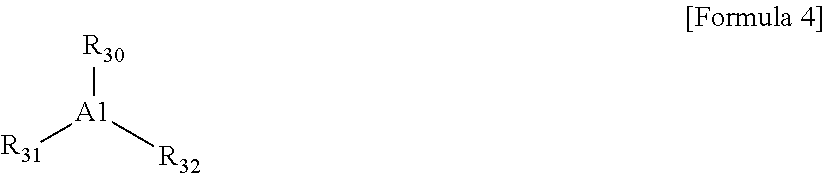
[R30][A1]([R32])[R31]
